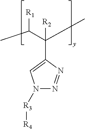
N1([R3][R4])N=NC(C(C)([R2])C(C)[R1])=C1
